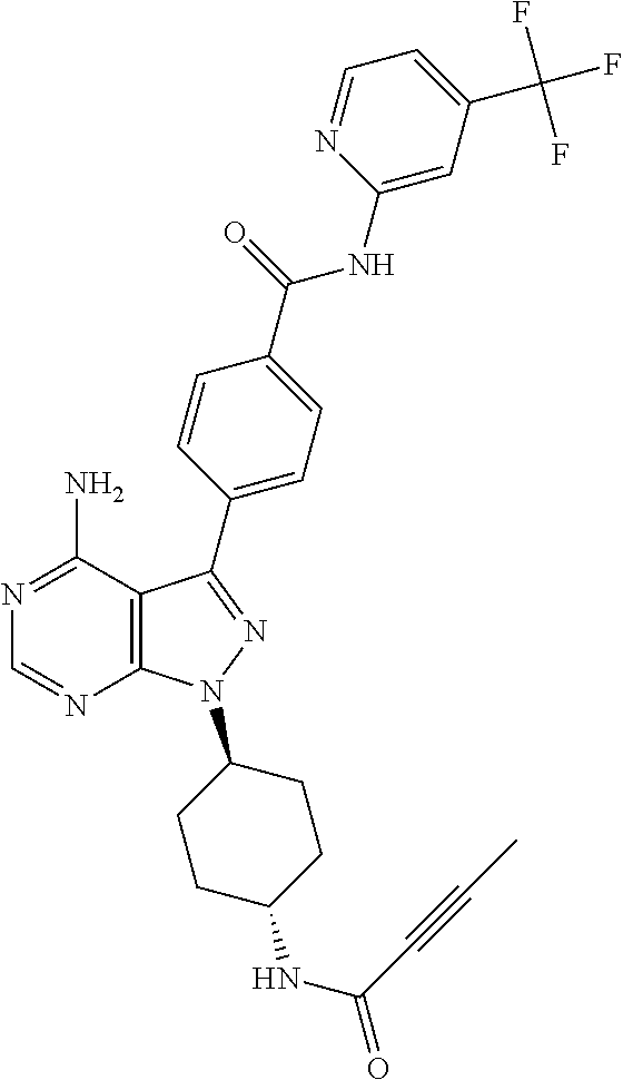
C12=C(C(N)=NC=N1)C(C1=CC=C(C(=O)NC3=CC(C(F)(F)F)=CC=N3)C=C1)=NN2C1CCC(NC(=O)C#CC)CC1
